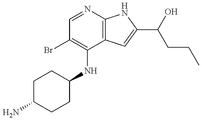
C1C(N)CCC(NC2=C(Br)C=NC3=C2C=C(C(O)CCC)N3)C1
